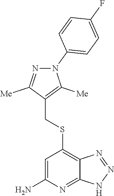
N1=C([Me])C(CSC2=C3C(=NC(N)=C2)NN=N3)=C([Me])N1C1=CC=C(F)C=C1
